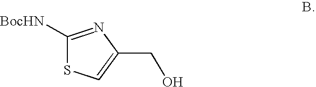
C1([BocHN])=NC(CO)=CS1
